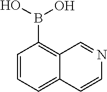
C1=CC=C2C(=C1B(O)O)C=NC=C2
